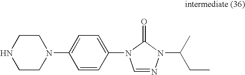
C1CNCCN1C1=CC=C(N2C=NN(C(C)CC)C2=O)C=C1
